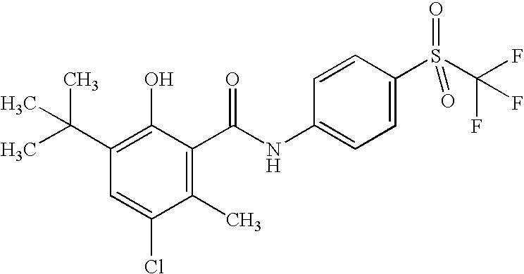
C1(C(C)(C)C)=C(O)C(C(NC2=CC=C(S(C(F)(F)F)(=O)=O)C=C2)=O)=C(C)C(Cl)=C1
